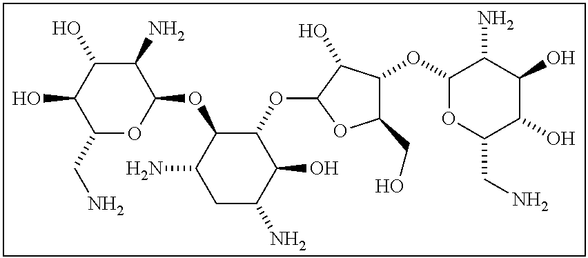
C1(OC2C(N)CC(N)C(O)C2OC2OC(CO)C(OC3OC(CN)C(O)C(O)C3N)C2O)C(N)C(O)C(O)C(CN)O1
